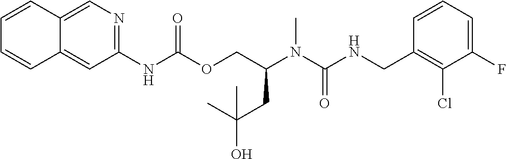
C1=CC(CNC(N(C(COC(NC2=NC=C3C(=C2)C=CC=C3)=O)CC(O)(C)C)C)=O)=C(Cl)C(F)=C1
